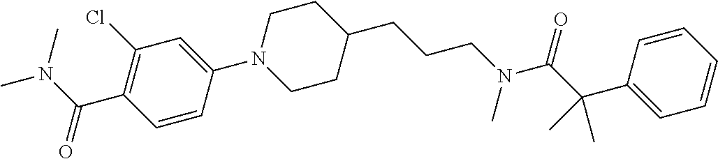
C1=CC(N2CCC(CCCN(C(=O)C(C3=CC=CC=C3)(C)C)C)CC2)=CC(Cl)=C1C(N(C)C)=O
